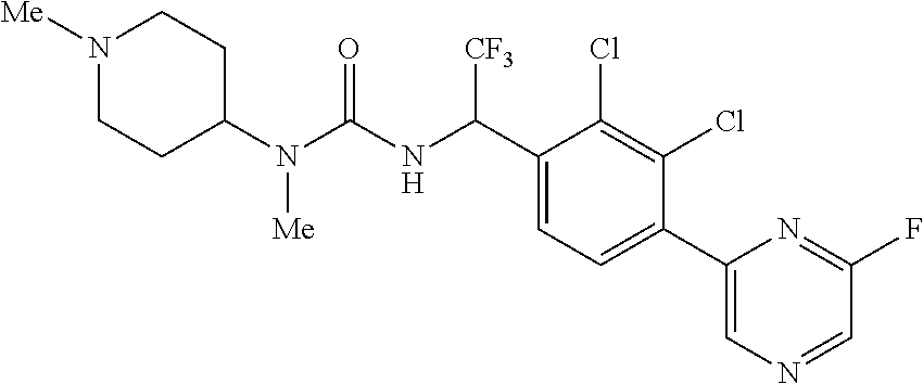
C1(N(C(NC(C2=CC=C(C3=CN=CC(F)=N3)C(Cl)=C2Cl)[CF3])=O)[Me])CCN([Me])CC1
